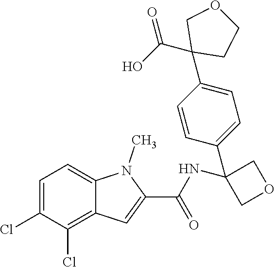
C1=C(Cl)C(Cl)=C2C(=C1)N(C)C(C(=O)NC1(C3=CC=C(C4(C(O)=O)CCOC4)C=C3)COC1)=C2
